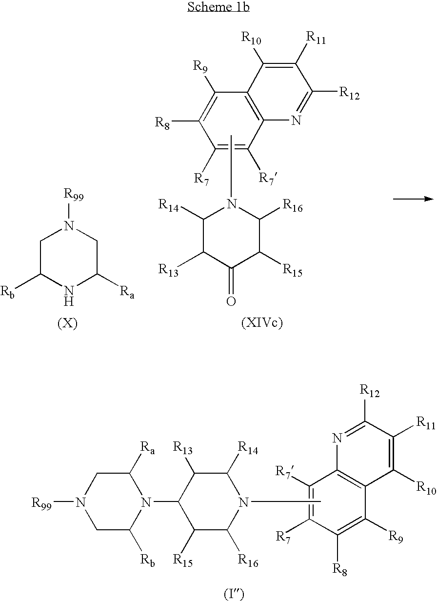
C1C([Rb])NC([Ra])CN1[R99].C1([R8])=C([R9])C2=C(N=C([R12])C([R11])=C2[R10])C([R7])=C1[R7].C1([R16])C([R15])C(=O)C([R13])C([R14])N1C.[R7]C1=C([R7])C2=C(C([R9])=C1[R8])C([R10])=C([R11])C([R12])=N2.C1C([Rb])N(C2C([R13])C([R14])N(C)C([R16])C2[R15])C([Ra])CN1[R99]
